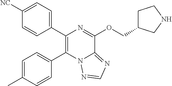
C1=C([NC])C=CC(C2=C(C3=CC=C(C)C=C3)N3C(=NC=N3)C(OCC3CCNC3)=N2)=C1
